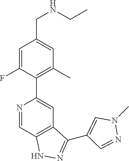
N1=CC2=C(C=C1C1=C(C)C=C(CNCC)C=C1F)C(C1=CN(C)N=C1)=NN2
